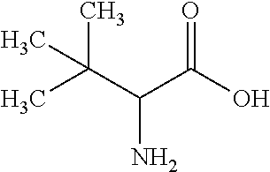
C(N)(C(C)(C)C)C(O)=O
